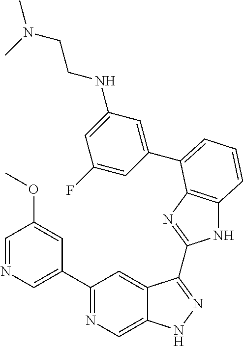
C1(C2=NC=C3C(=C2)C(C2=NC4=C(N2)C=CC=C4C2=CC(NCCN(C)C)=CC(F)=C2)=NN3)=CN=CC(OC)=C1
